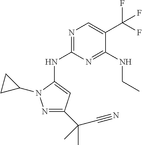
N1=C(NC2=CC(C(C#N)(C)C)=NN2C2CC2)N=C(NCC)C(C(F)(F)F)=C1
